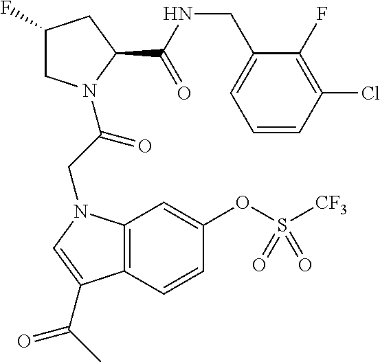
C1(F)CN(C(CN2C3=C(C=CC(OS([CF3])(=O)=O)=C3)C(C(C)=O)=C2)=O)C(C(NCC2=CC=CC(Cl)=C2F)=O)C1
